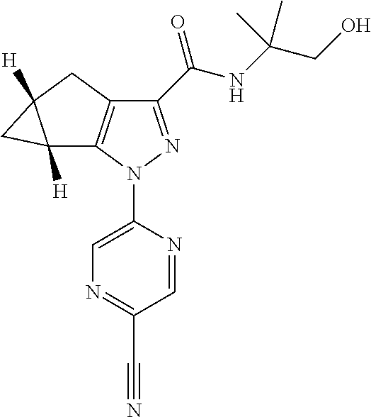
C1(C(NC(CO)(C)C)=O)=NN(C2=CN=C(C#N)C=N2)C2=C1CC1([H])C2([H])C1
